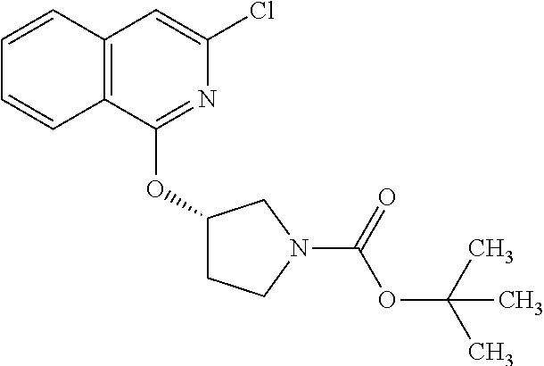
C1=CC2=C(C=C1)C(OC1CCN(C(OC(C)(C)C)=O)C1)=NC(Cl)=C2
